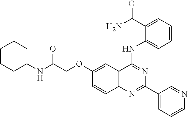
C12=C(C(NC3=CC=CC=C3C(N)=O)=NC(C3=CC=CN=C3)=N1)C=C(OCC(NC1CCCCC1)=O)C=C2
